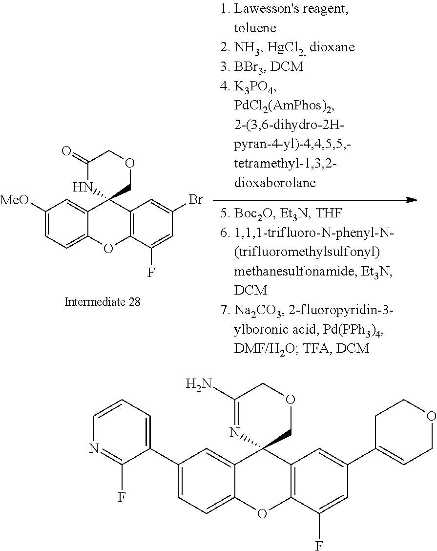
C1([MeO])=CC=C2C(=C1)C1(C3=C(O2)C(F)=CC(Br)=C3)COCC(=O)N1.C1(C2=CC=CN=C2F)=CC=C2C(=C1)C1(C3=C(O2)C(F)=CC(C2=CCOCC2)=C3)COCC(N)=N1
